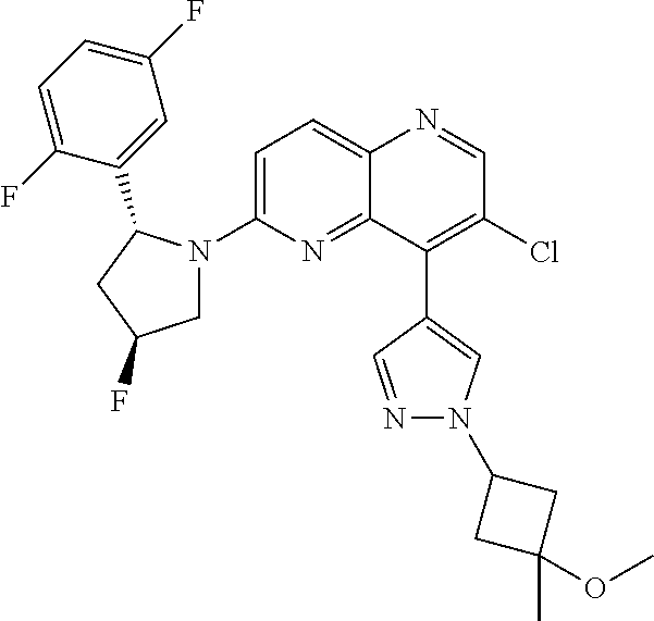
C12=CC=C(N3CC(F)CC3C3=CC(F)=CC=C3F)N=C1C(C1=CN(C3CC(C)(OC)C3)N=C1)=C(Cl)C=N2
